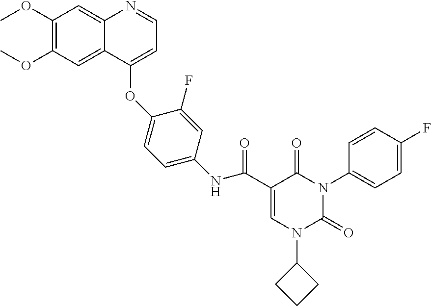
C1(OC)=C(OC)C=C2C(=C1)N=CC=C2OC1=CC=C(NC(C2=CN(C3CCC3)C(=O)N(C3=CC=C(F)C=C3)C2=O)=O)C=C1F
